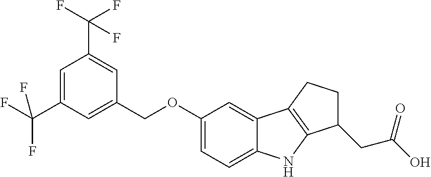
C1(C(F)(F)F)=CC(COC2=CC=C3C(=C2)C2=C(N3)C(CC(O)=O)CC2)=CC(C(F)(F)F)=C1
